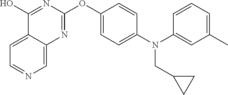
C12=CC=NC=C1N=C(OC1=CC=C(N(C3=CC(C)=CC=C3)CC3CC3)C=C1)N=C2O
